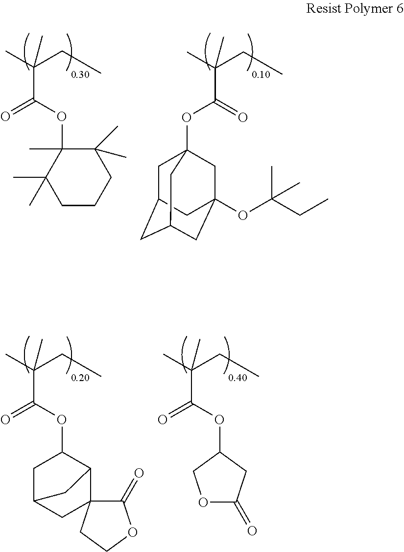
CC(CC)(C)C(OC1(C)C(C)(C)CCCC1(C)C)=O.CC(CC)(C)C(=O)OC12CC3CC(CC(OC(CC)(C)C)(C1)C3)C2.CC(CC)(C)C(OC1CC2CC3(C1C2)C(=O)OCC3)=O.CC(CC)(C)C(OC1COC(=O)C1)=O
